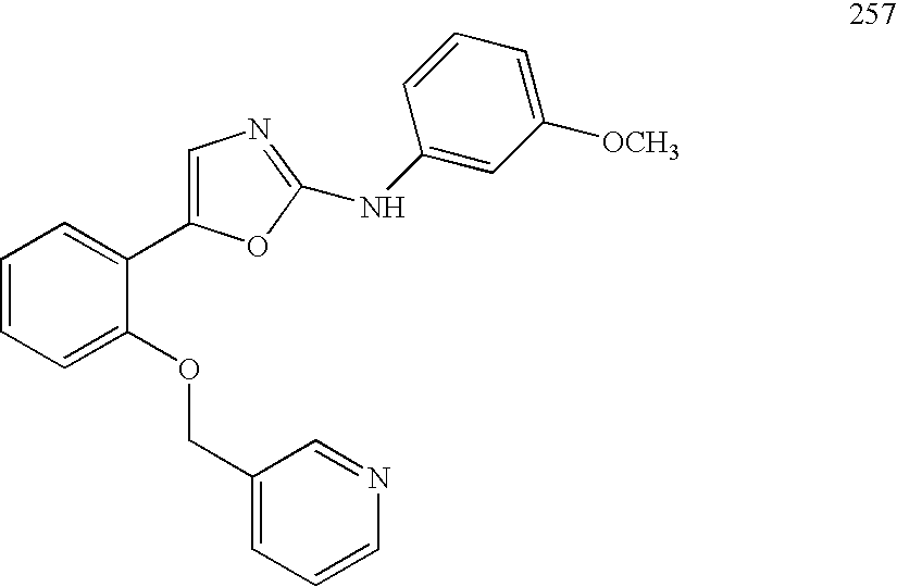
C1=CC=C(OCC2=CC=CN=C2)C(C2=CN=C(NC3=CC([OCH3])=CC=C3)O2)=C1
